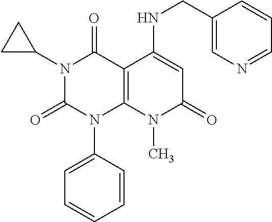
C(NC1=CC(=O)N(C)C2=C1C(=O)N(C1CC1)C(=O)N2C1=CC=CC=C1)C1=CN=CC=C1
